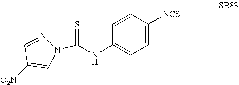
N1(C(NC2=CC=C([NCS])C=C2)=S)N=CC([O2N])=C1
